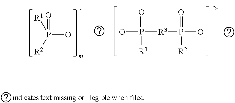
P(O)([R2])([R1])=O.O=P(O)([R3]P(=O)(O)[R2])[R1]
